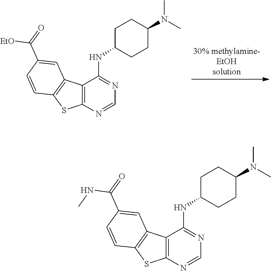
C12=C(N=CN=C1NC1CCC(N(C)C)CC1)SC1=C2C=C(C(NC)=O)C=C1.C12=C(N=CN=C1NC1CCC(N(C)C)CC1)SC1=C2C=C(C([EtO])=O)C=C1
